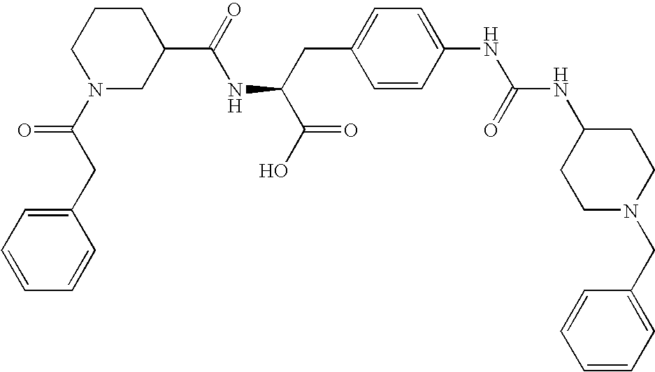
N1(C(CC2=CC=CC=C2)=O)CC(C(=O)NC(C(O)=O)CC2=CC=C(NC(NC3CCN(CC4=CC=CC=C4)CC3)=O)C=C2)CCC1
